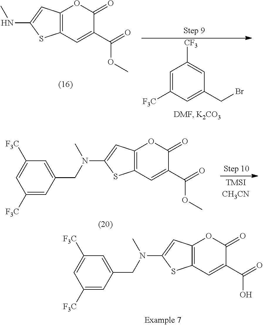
C12=C(C=C(C(=O)O)C(=O)O1)SC(N(C)CC1=CC([F3C])=CC([F3C])=C1)=C2.C12=C(C=C(C(=O)OC)C(=O)O1)SC(N(C)CC1=CC([F3C])=CC([F3C])=C1)=C2.C12=C(C=C(C(=O)OC)C(=O)O1)SC(NC)=C2.C1=C([F3C])C=C(CBr)C=C1[CF3]
